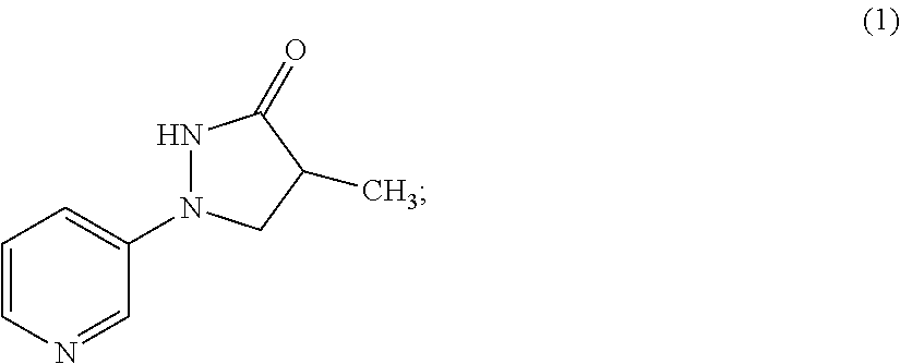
C1=CN=CC(N2NC(=O)C(C)C2)=C1
